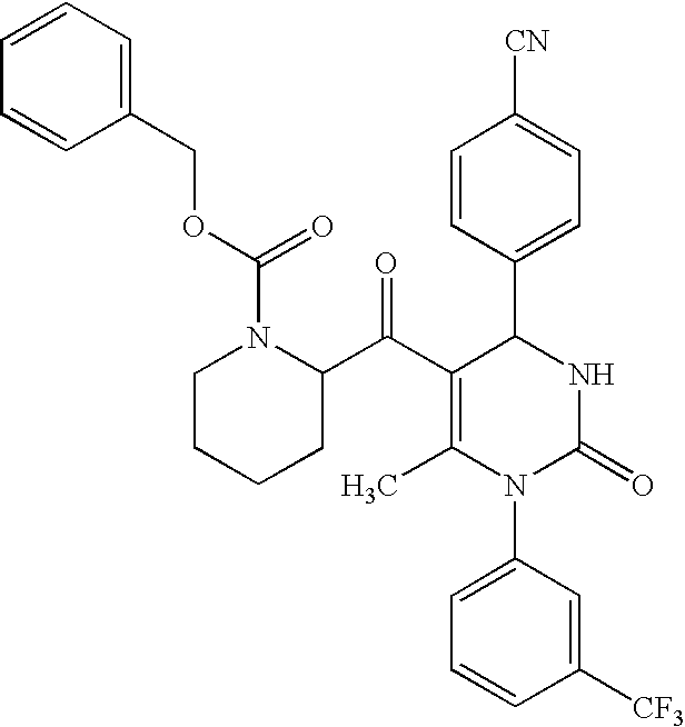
C1CCCC(C(C2=C(C)N(C3=CC=CC([CF3])=C3)C(=O)NC2C2=CC=C([CN])C=C2)=O)N1C(OCC1=CC=CC=C1)=O
